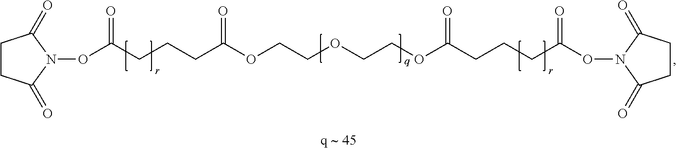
C1CC(=O)N(OC(CCCC(OCCOCCOC(CCCC(ON2C(=O)CCC2=O)=O)=O)=O)=O)C1=O
